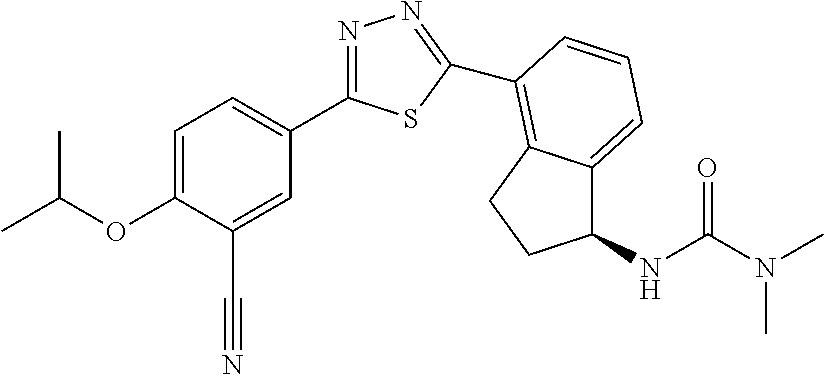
C1=C(OC(C)C)C(C#N)=CC(C2=NN=C(C3=C4C(=CC=C3)C(NC(N(C)C)=O)CC4)S2)=C1
